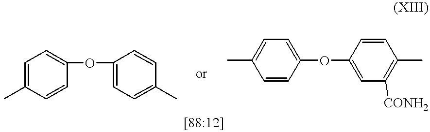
C1=C(C)C=CC(OC2=CC=C(C)C=C2)=C1.C1(C)=CC=C(OC2=CC([CONH2])=C(C)C=C2)C=C1
